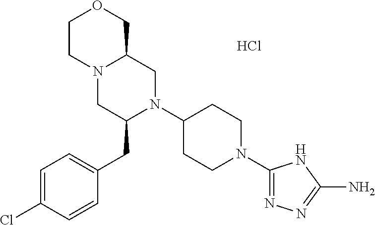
C1=C(Cl)C=CC(CC2N(C3CCN(C4=NN=C(N)N4)CC3)CC3N(C2)CCOC3)=C1.Cl
